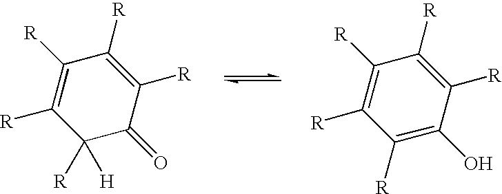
C1([H])([R])C(=O)C([R])=C([R])C([R])=C1[R].C1([R])=C(O)C([R])=C([R])C([R])=C1[R]
